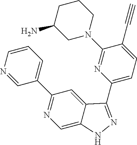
C1=CC=C(C2=NC=C3C(=C2)C(C2=CC=C(C#C)C(N4CCCC(N)C4)=N2)=NN3)C=N1
